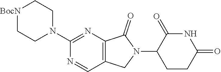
C1(N2CC[BocN]CC2)=NC2=C(C=N1)CN(C1CCC(=O)NC1=O)C2=O
